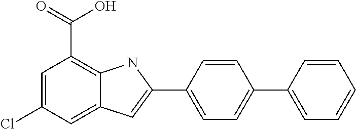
C1=C(Cl)C=C2C(=C1C(=O)O)NC(C1=CC=C(C3=CC=CC=C3)C=C1)=C2
